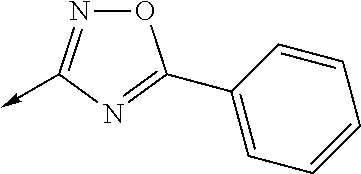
C1=C(C2=NC(->C)=NO2)C=CC=C1
